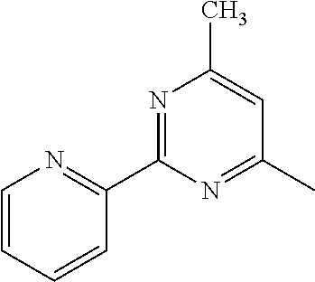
C1=CC=CC(C2=NC(C)=CC(C)=N2)=N1
